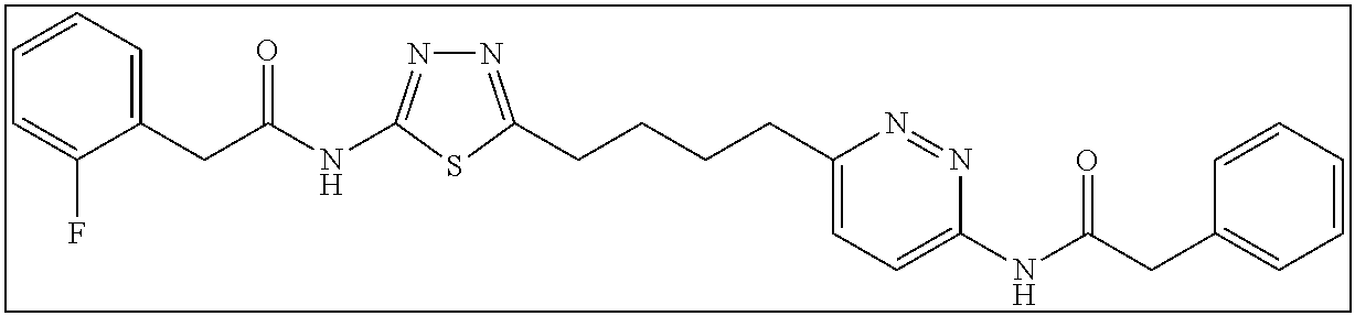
N1=C(CCCCC2=CC=C(NC(CC3=CC=CC=C3)=O)N=N2)SC(NC(CC2=CC=CC=C2F)=O)=N1
